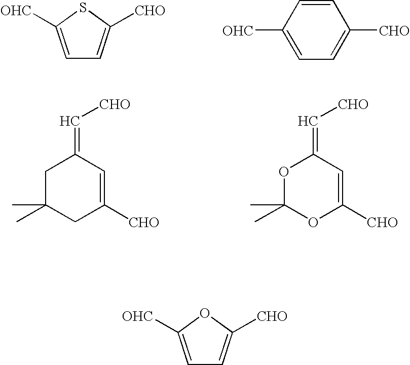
C1=C([OHC])SC([CHO])=C1.C1([OHC])=CC=C([CHO])C=C1.C1C(C)(C)CC([CHO])=CC1=C[CHO].O1C(C)(C)OC([CHO])=CC1=C[CHO].C1=C([OHC])OC([CHO])=C1
